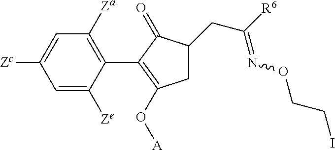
C1=C([Zc])C=C([Ze])C(C2=C(O[A])CC(CC([R6])=NOCCI)C2=O)=C1[Za]
